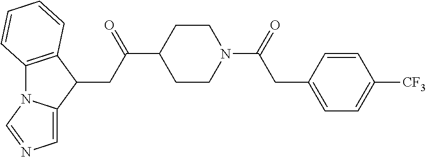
C1CN(C(CC2=CC=C([CF3])C=C2)=O)CCC1C(=O)CC1C2=C(N3C1=CN=C3)C=CC=C2
